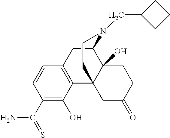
C1(C(=S)N)=C(O)C2=C(C=C1)CC1C3(O)C2(CC(=O)CC3)CCN1CC1CCC1
